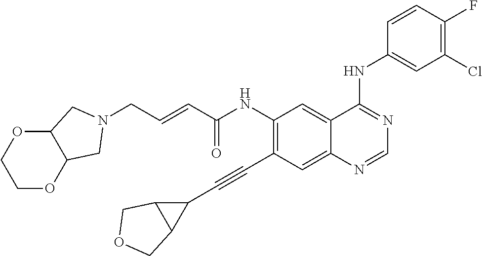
C(NC1=C(C#CC2C3C2COC3)C=C2C(=C1)C(NC1=CC(Cl)=C(F)C=C1)=NC=N2)(=O)C=CCN1CC2OCCOC2C1
